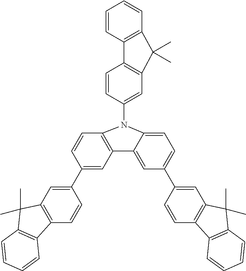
C12=C(C=C(C3=CC4=C(C=C3)N(C3=CC5=C(C=C3)C3=C(C=CC=C3)C5(C)C)C3=CC=C(C5=CC6=C(C=C5)C5=C(C6(C)C)C=CC=C5)C=C43)C=C1)C(C)(C)C1=C2C=CC=C1
